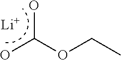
[Li].CCOC(O)O
